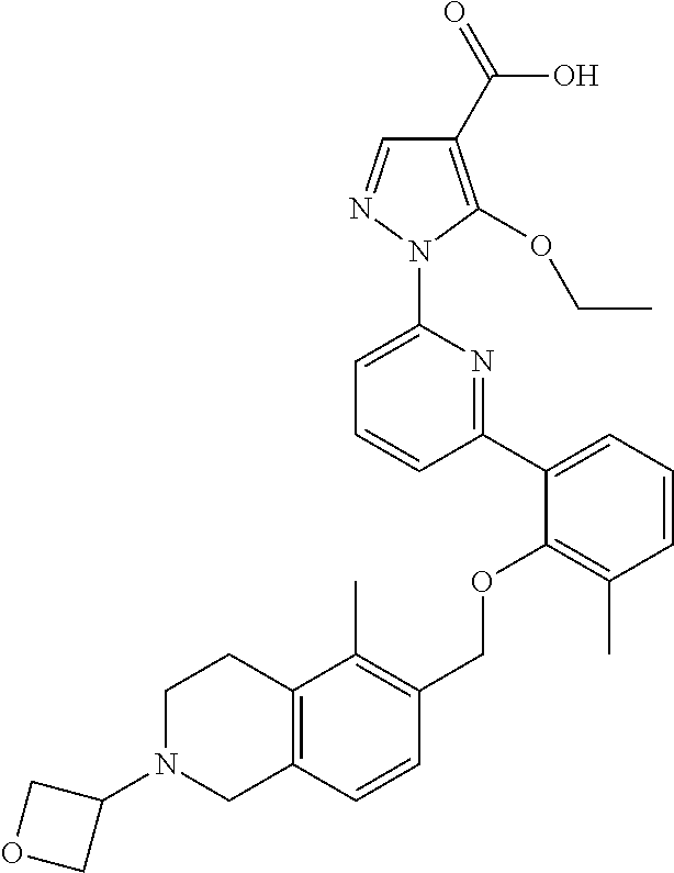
C1(C2=CC=CC(C)=C2OCC2=C(C)C3=C(C=C2)CN(C2COC2)CC3)=NC(N2N=CC(C(=O)O)=C2OCC)=CC=C1
